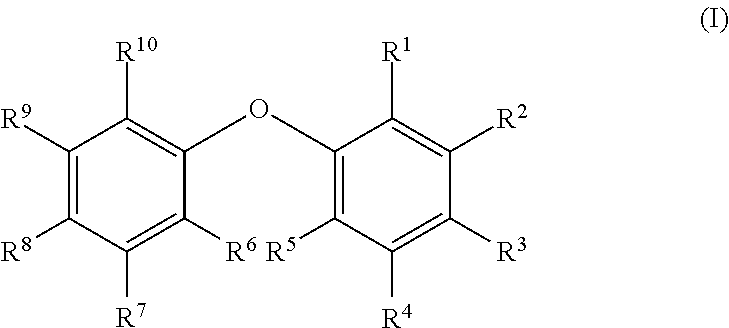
[R5]C1=C(OC2=C([R10])C([R9])=C([R8])C([R7])=C2[R6])C([R1])=C([R2])C([R3])=C1[R4]
